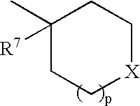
C1(C)([R7])CC[X]CC1
